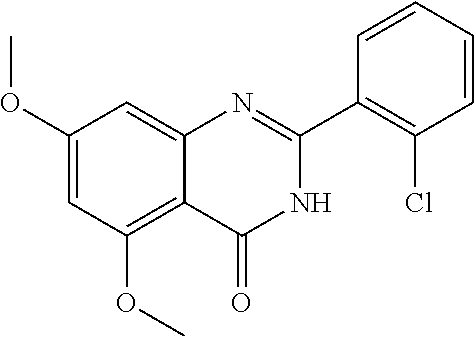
C1(OC)=CC(OC)=C2C(=C1)N=C(C1=C(Cl)C=CC=C1)NC2=O
